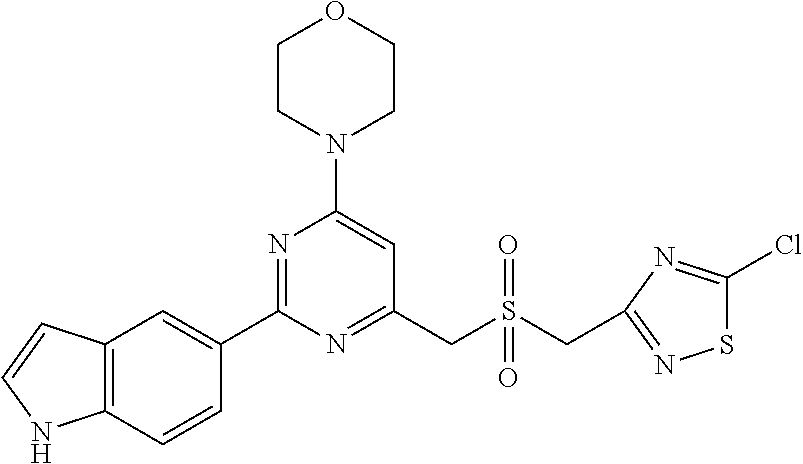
C1CN(C2=CC(CS(CC3=NSC(Cl)=N3)(=O)=O)=NC(C3=CC4=C(C=C3)NC=C4)=N2)CCO1
